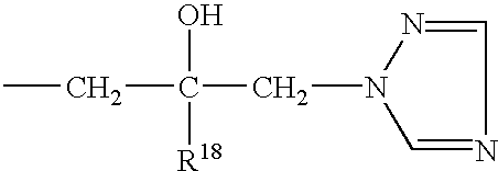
N1=CN(CC(CC)(O)[R18])N=C1
